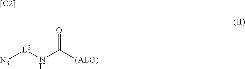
[N3][L2]NC([(ALG)])=O.[[C2]]
